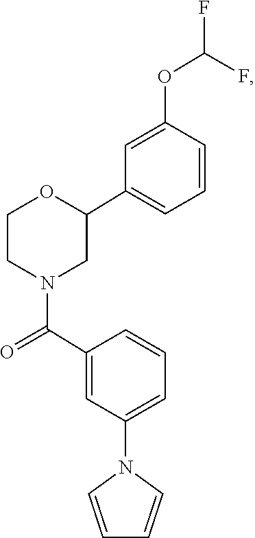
O1CCN(C(C2=CC(N3C=CC=C3)=CC=C2)=O)CC1C1=CC=CC(OC(F)F)=C1
